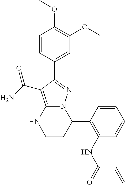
C1(C2=C(NC(C=C)=O)C=CC=C2)N2C(=C(C(=O)N)C(C3=CC(OC)=C(OC)C=C3)=N2)NCC1
